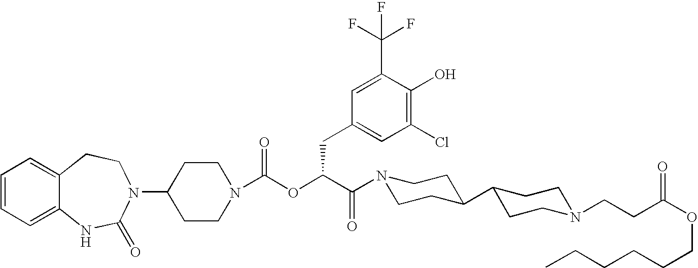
C1(N2C(=O)NC3=CC=CC=C3CC2)CCN(C(OC(C(=O)N2CCC(C3CCN(CCC(OCCCCCC)=O)CC3)CC2)CC2=CC(Cl)=C(O)C(C(F)(F)F)=C2)=O)CC1
